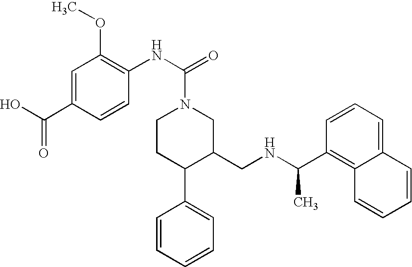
C1(C(NCC2CN(C(NC3=C(OC)C=C(C(O)=O)C=C3)=O)CCC2C2=CC=CC=C2)C)=C2C(=CC=C1)C=CC=C2
